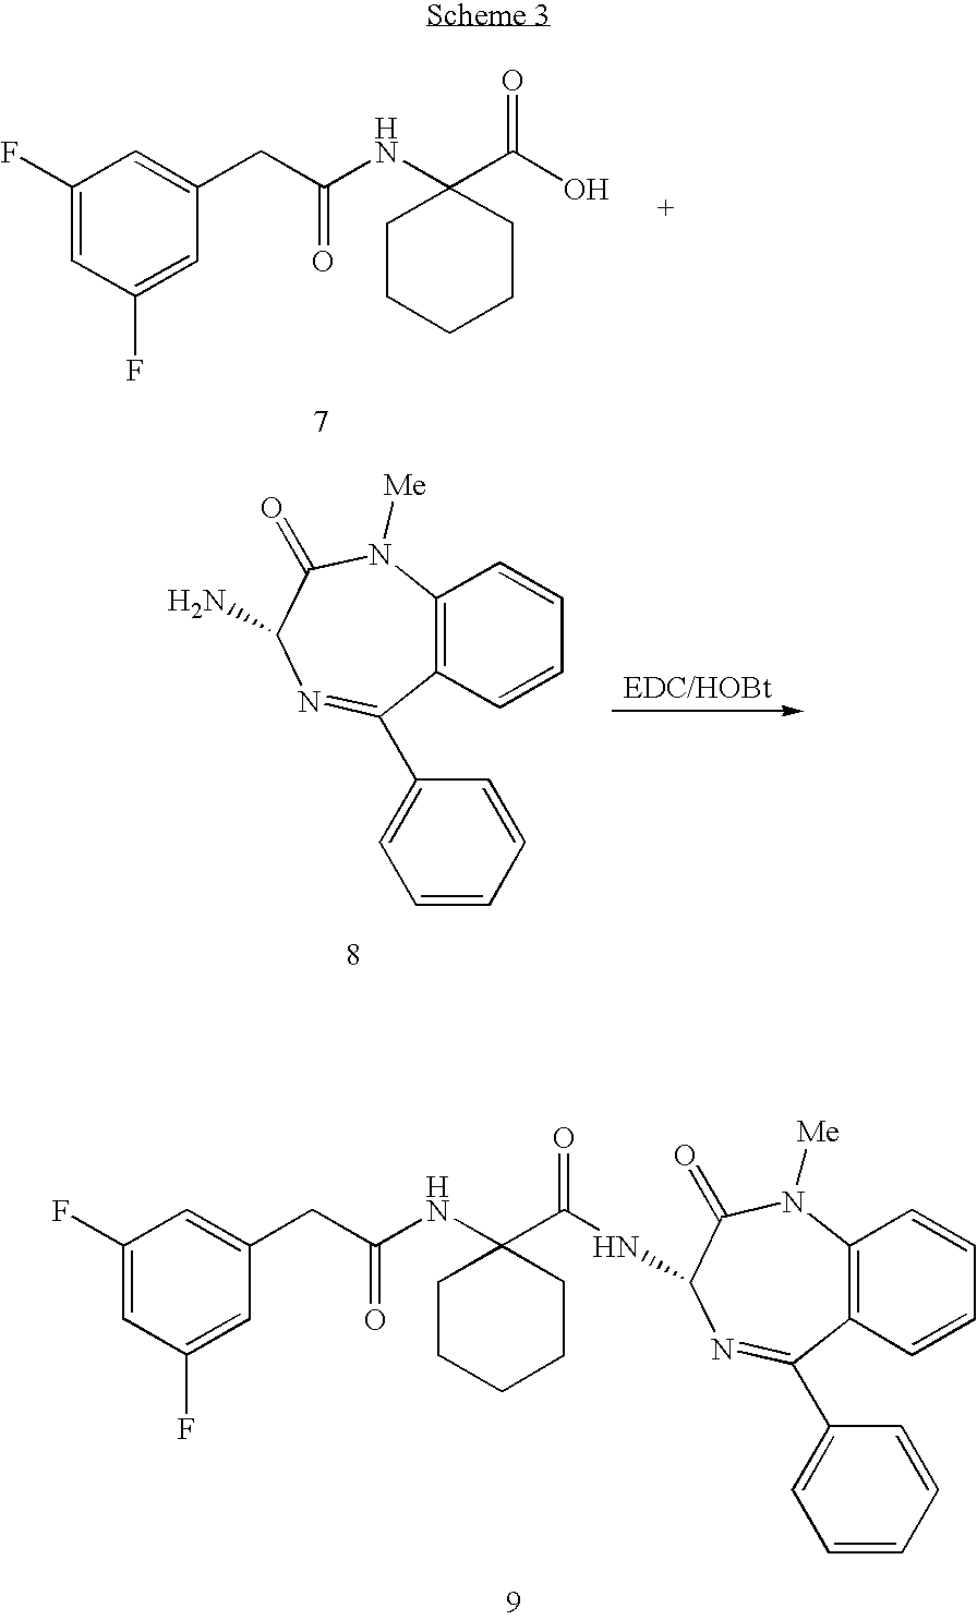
C(C(NC1(C(O)=O)CCCCC1)=O)C1=CC(F)=CC(F)=C1.C12=C(N([Me])C(=O)C(N)N=C1C1=CC=CC=C1)C=CC=C2.N(C1(C(NC2C(=O)N([Me])C3=C(C(C4=CC=CC=C4)=N2)C=CC=C3)=O)CCCCC1)C(CC1=CC(F)=CC(F)=C1)=O
